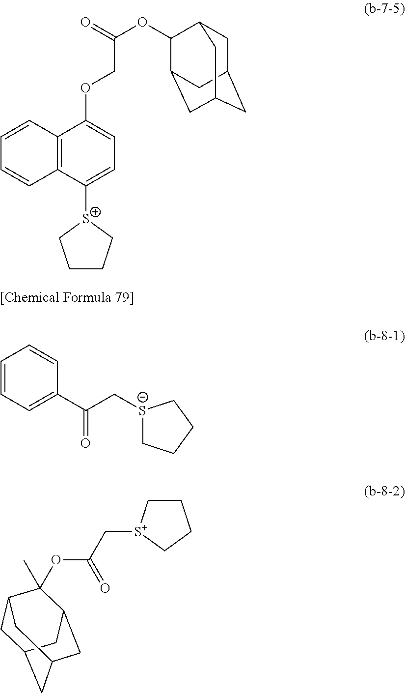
C12=C(C([S+]3CCCC3)=CC=C1OCC(OC1C3CC4CC(CC1C4)C3)=O)C=CC=C2.C1=CC=C(C(C[S-]2CCCC2)=O)C=C1.C1C2CC3CC(C(C)(OC(C[S+]4CCCC4)=O)C1C3)C2
